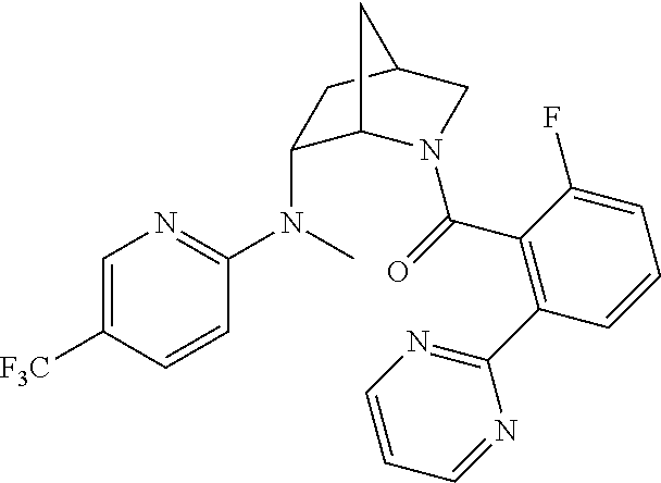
C1=C([F3C])C=CC(N(C2C3N(C(=O)C4=C(C5=NC=CC=N5)C=CC=C4F)CC(C2)C3)C)=N1
